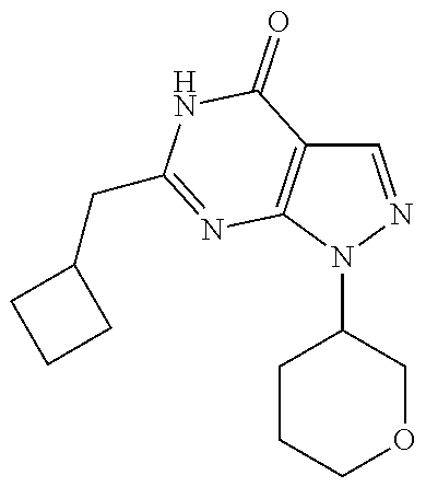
C1=NN(C2CCCOC2)C2=C1C(=O)NC(CC1CCC1)=N2
